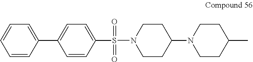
C1(S(N2CCC(N3CCC(C)CC3)CC2)(=O)=O)=CC=C(C2=CC=CC=C2)C=C1
